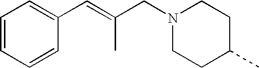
N1(CC(=CC2=CC=CC=C2)C)CCC(C)CC1
